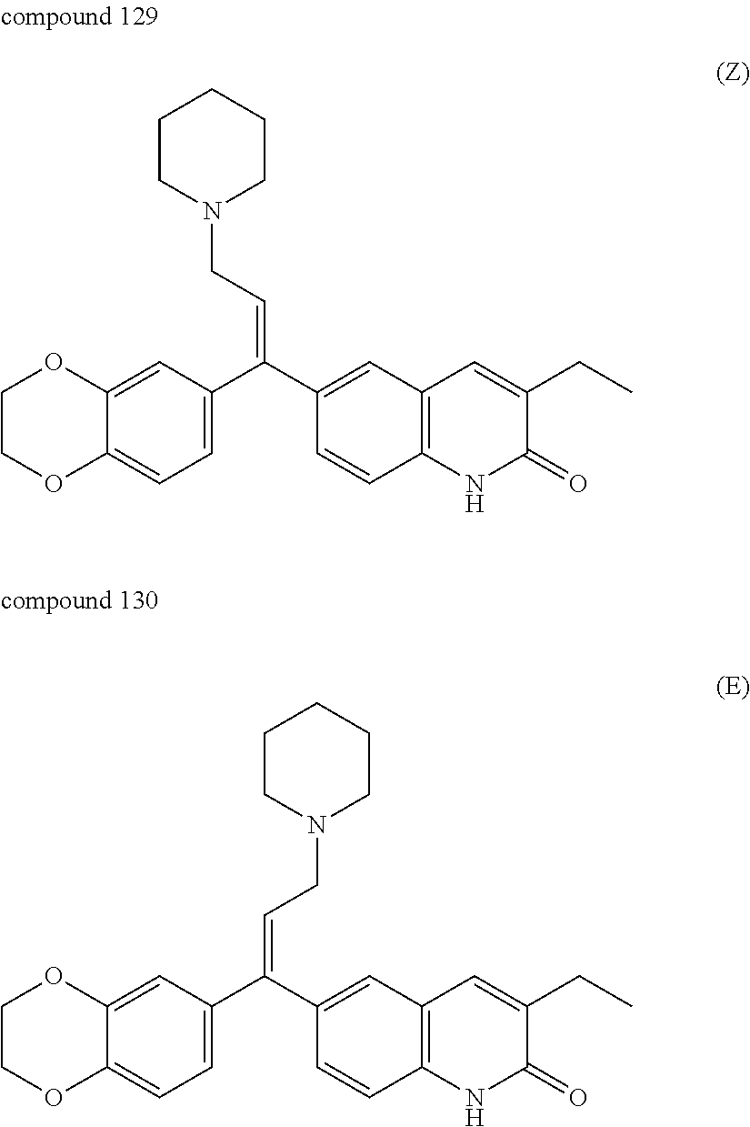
C1=C2C(=CC=C1C(C1=CC3=C(C=C1)NC(=O)C(CC)=C3)=CCN1CCCCC1)OCCO2.C1=C2C(=CC=C1C(C1=CC3=C(C=C1)NC(=O)C(CC)=C3)=CCN1CCCCC1)OCCO2
